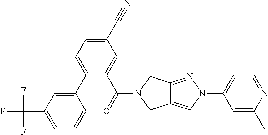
C1(C2=CC=C(C#N)C=C2C(=O)N2CC3=CN(C4=CC=NC(C)=C4)N=C3C2)=CC(C(F)(F)F)=CC=C1
